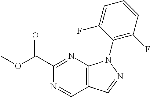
C1(N2C3=C(C=NC(C(OC)=O)=N3)C=N2)=C(F)C=CC=C1F
